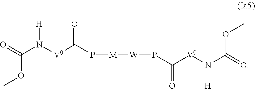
C(N([H])[V0]C(=O)P[M][W]PC(=O)[V0]N([H])C(OC)=O)(OC)=O
